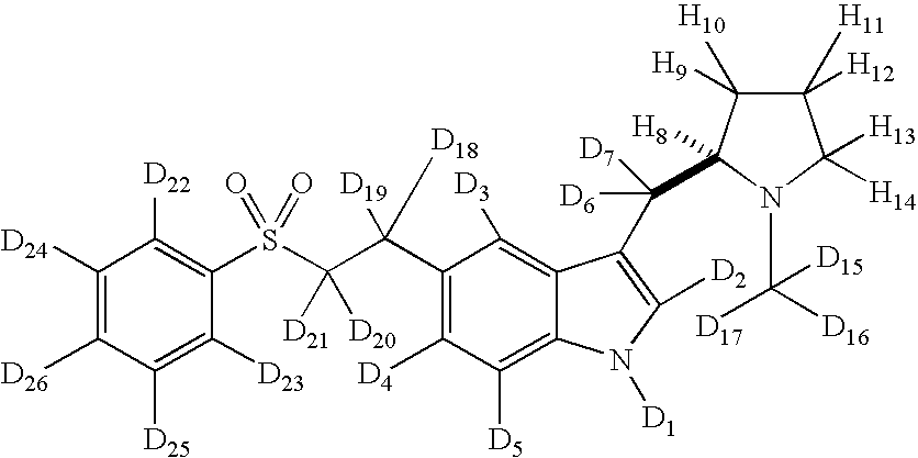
C1([D24])=C([D26])C([D25])=C([D23])C(S(C(C(C2=C([D4])C([D5])=C3C(=C2[D3])C(C([D6])([D7])C2([H8])C([H9])([H10])C([H11])([H12])C([H13])([H14])N2C([D17])([D15])[D16])=C([D2])N3[D1])([D19])[D18])([D21])[D20])(=O)=O)=C1[D22]
